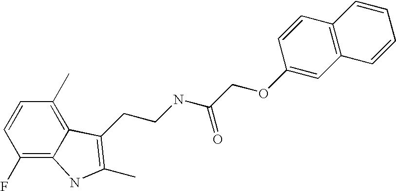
C1(F)=C2C(=C(C)C=C1)C(CCNC(COC1=CC3=C(C=C1)C=CC=C3)=O)=C(C)N2
